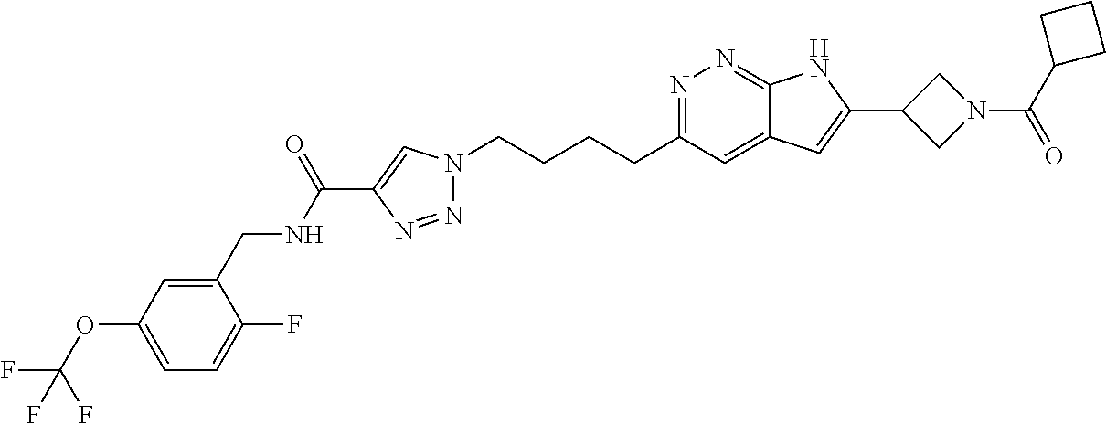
N1=C(CCCCN2N=NC(C(NCC3=CC(OC(F)(F)F)=CC=C3F)=O)=C2)C=C2C(=N1)NC(C1CN(C(C3CCC3)=O)C1)=C2
